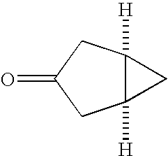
C12([H])C([H])(CC(=O)C1)C2
